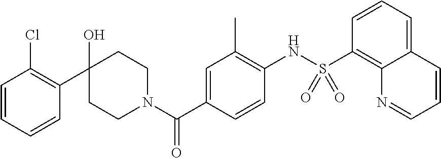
C1(C2(O)CCN(C(C3=CC(C)=C(NS(C4=C5C(=CC=C4)C=CC=N5)(=O)=O)C=C3)=O)CC2)=C(Cl)C=CC=C1
